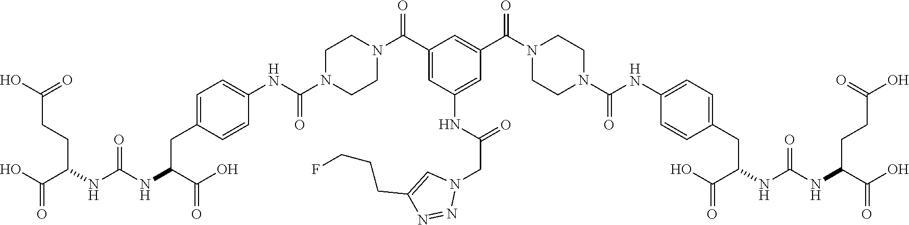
OC(C(CCC(O)=O)NC(NC(CC1=CC=C(NC(N2CCN(C(C3=CC(NC(=O)CN4C=C(CCCF)N=N4)=CC(C(N4CCN(C(NC5=CC=C(CC(C(O)=O)NC(NC(C(O)=O)CCC(O)=O)=O)C=C5)=O)CC4)=O)=C3)=O)CC2)=O)C=C1)C(O)=O)=O)=O
